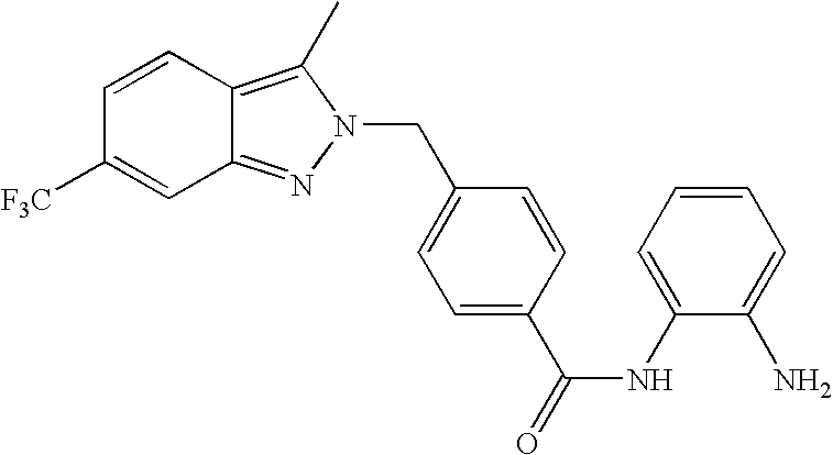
C1([F3C])=CC2=NN(CC3=CC=C(C(NC4=CC=CC=C4N)=O)C=C3)C(C)=C2C=C1
